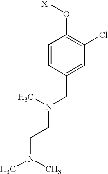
C1=CC(CN(CCN(C)C)C)=CC(Cl)=C1O[X1]
